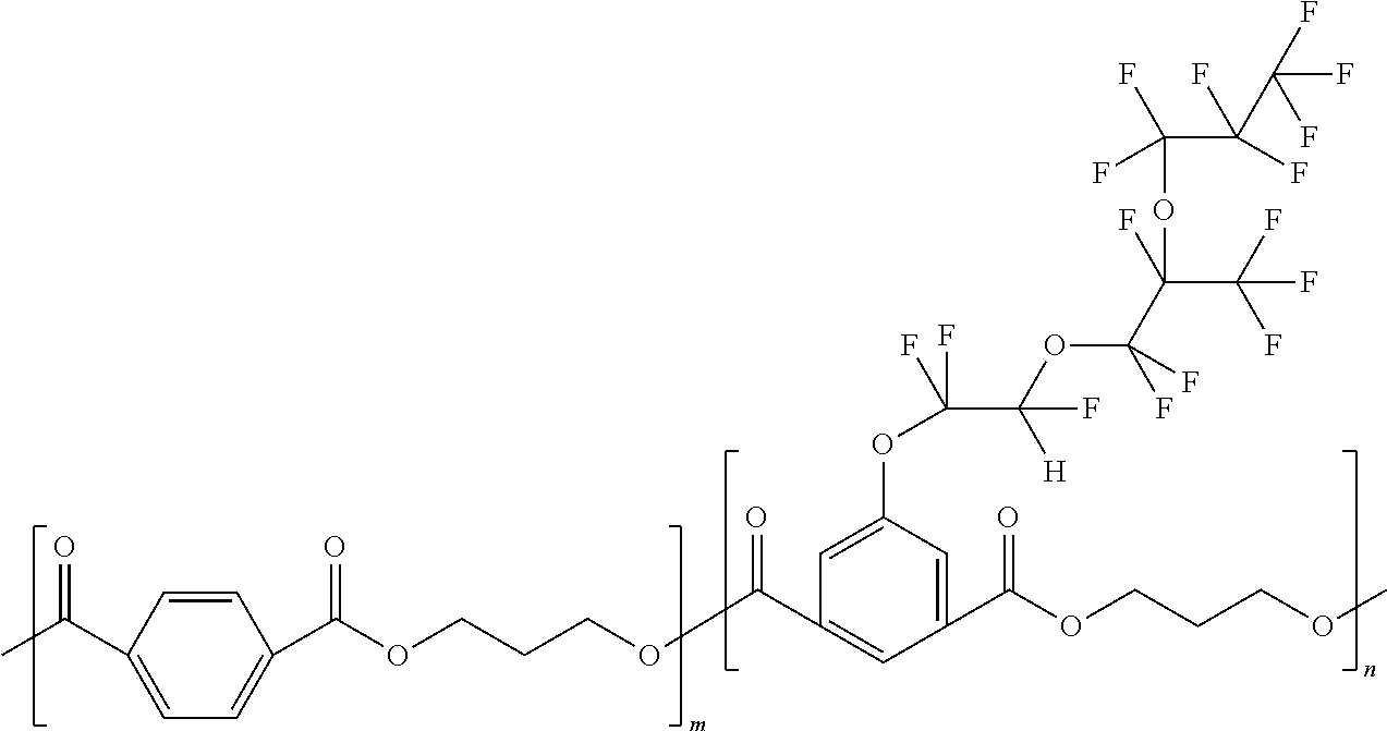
CC(C1=CC=C(C(=O)OCCCOC(=O)C2=CC(C(=O)OCCCOC)=CC(OC(F)(C(OC(C(F)(OC(C(F)(F)C(F)(F)F)(F)F)C(F)(F)F)(F)F)([H])F)F)=C2)C=C1)=O
